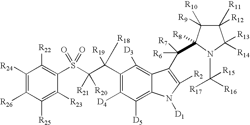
C1([R24])=C([R26])C([R25])=C([R23])C(S(C(C(C2=C([D4])C([D5])=C3C(=C2[D3])C(C([R6])([R7])C2([R8])C([R9])([R10])C([R11])([R12])C([R13])([R14])N2C([R17])([R15])[R16])=C([R2])N3[D1])([R19])[R18])([R21])[R20])(=O)=O)=C1[R22]
